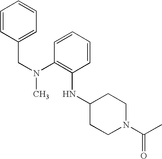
C1=CC(CN(C)C2=C(NC3CCN(C(C)=O)CC3)C=CC=C2)=CC=C1
